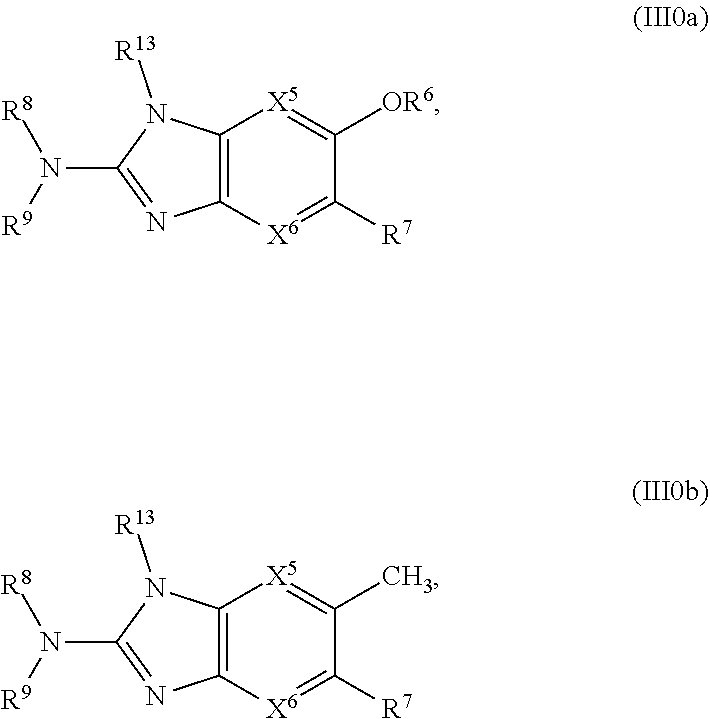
C12=C([X6]=C([R7])C([OR6])=[X5]1)N=C(N([R8])[R9])N2[R13].C12=C([X6]=C([R7])C(C)=[X5]1)N=C(N([R8])[R9])N2[R13]
